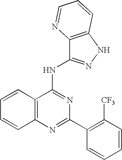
C12=C(N=C(C3=C([CF3])C=CC=C3)N=C1NC1=NNC3=C1N=CC=C3)C=CC=C2
